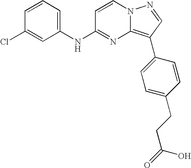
C1=CC=C(NC2=NC3=C(C4=CC=C(CCC(=O)O)C=C4)C=NN3C=C2)C=C1Cl
